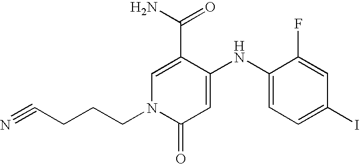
C1(C(=O)N)=CN(CCCC#N)C(=O)C=C1NC1=CC=C(I)C=C1F
